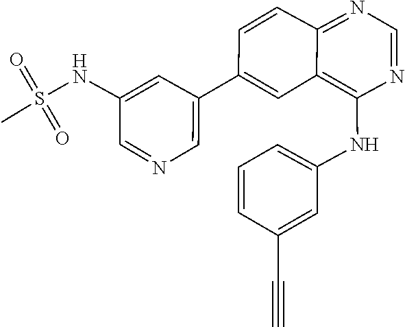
O=S(NC1=CC(C2=CC3=C(NC4=CC=CC(C#C)=C4)N=CN=C3C=C2)=CN=C1)(C)=O
